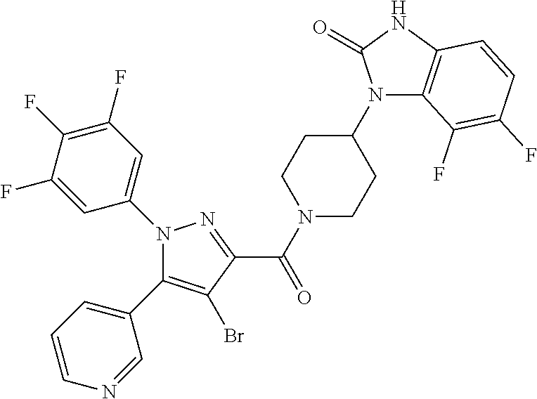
N1(C2=CC(F)=C(F)C(F)=C2)C(C2=CC=CN=C2)=C(Br)C(C(=O)N2CCC(N3C4=C(NC3=O)C=CC(F)=C4F)CC2)=N1
